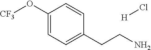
[CF3]OC1=CC=C(CCN)C=C1.[H]Cl
